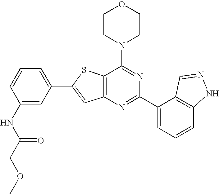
C1CN(C2=NC(C3=CC=CC4=C3C=NN4)=NC3=C2SC(C2=CC=CC(NC(COC)=O)=C2)=C3)CCO1
